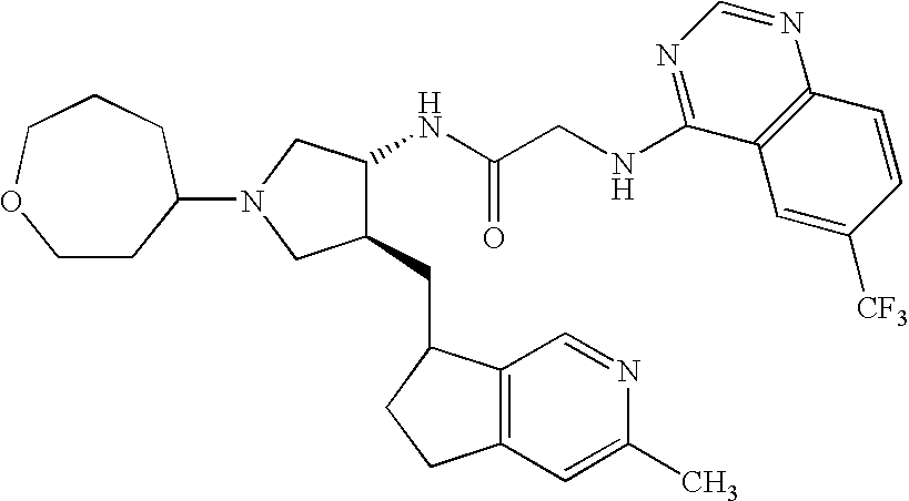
C(C(NC1C(CC2C3=C(CC2)C=C(C)N=C3)CN(C2CCOCCC2)C1)=O)NC1=NC=NC2=C1C=C([CF3])C=C2
